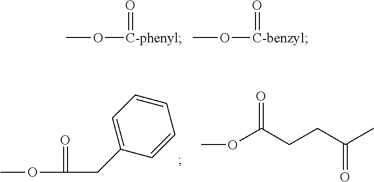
CO[C-phenyl]=O.CO[C-benzyl]=O.COC(=O)CC1=CC=CC=C1.O(C(CCC(C)=O)=O)C
